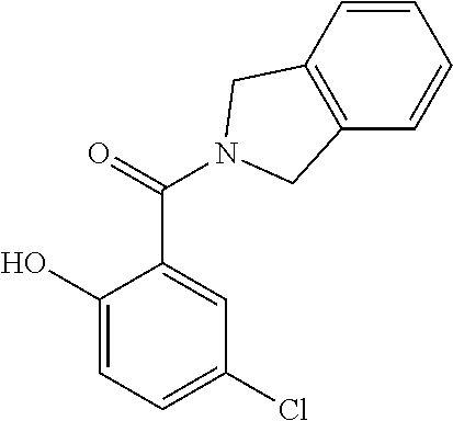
C1=CC2=C(C=C1)CN(C(=O)C1=CC(Cl)=CC=C1O)C2
